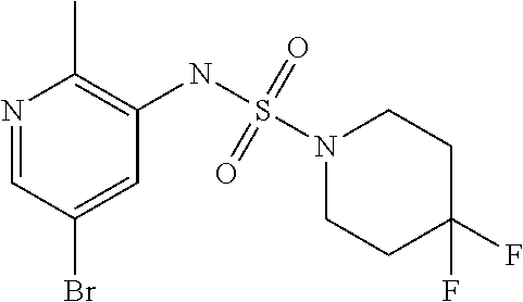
N1=CC(Br)=CC(NS(N2CCC(F)(F)CC2)(=O)=O)=C1C
